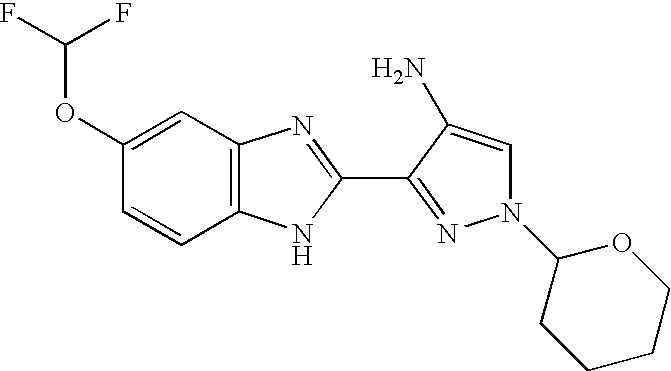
C12=C(C=C(OC(F)F)C=C1)N=C(C1=NN(C3CCCCO3)C=C1N)N2
